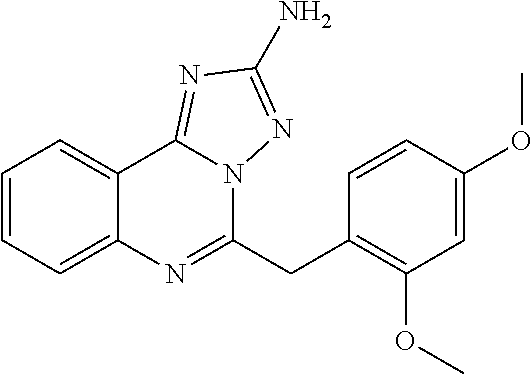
C1=CC=C2C(=C1)C1=NC(N)=NN1C(CC1=C(OC)C=C(OC)C=C1)=N2
